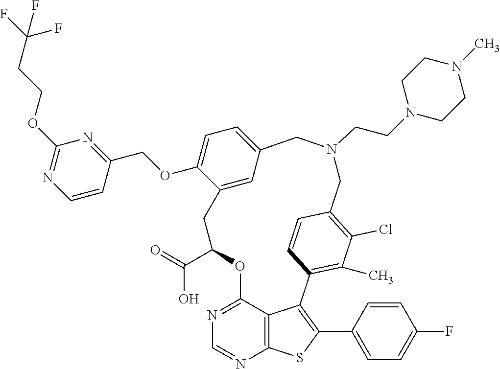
O(C1=CC=C2C=C1CC(C(O)=O)OC1=NC=NC3=C1C(=C(C1=CC=C(F)C=C1)S3)C1=C(C)C(Cl)=C(C=C1)CN(CCN1CCN(C)CC1)C2)CC1=NC(OCCC(F)(F)F)=NC=C1
